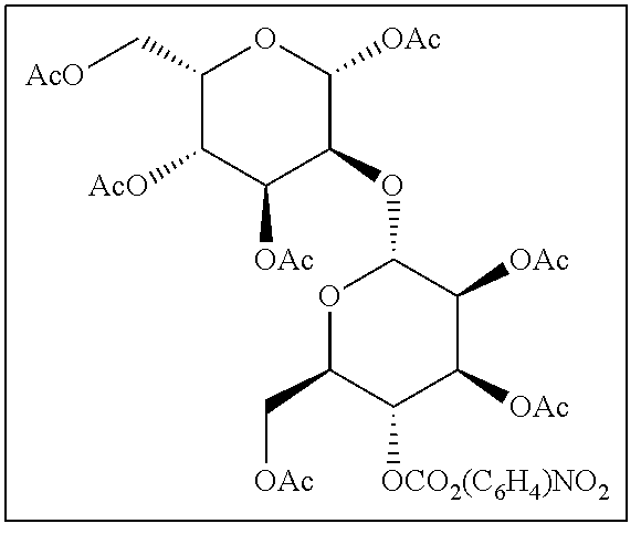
C1(C[AcO])C([AcO])C([OAc])C(OC2OC(C[OAc])C([OCO2(C6H4)NO2])C([OAc])C2[OAc])C([OAc])O1
